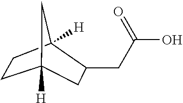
C12([H])CCC([H])(C1)C(CC(O)=O)C2
